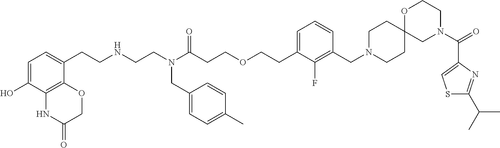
C1=C(O)C2=C(C(CCNCCN(C(CCOCCC3=CC=CC(CN4CCC5(CC4)CN(C(=O)C4=CSC(C(C)C)=N4)CCO5)=C3F)=O)CC3=CC=C(C)C=C3)=C1)OCC(=O)N2
